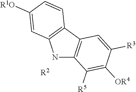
N1C2=C(C3=C1C=C([R1O])C=C3)C=C([R3])C([OR4])=C2[R5].[R2]
